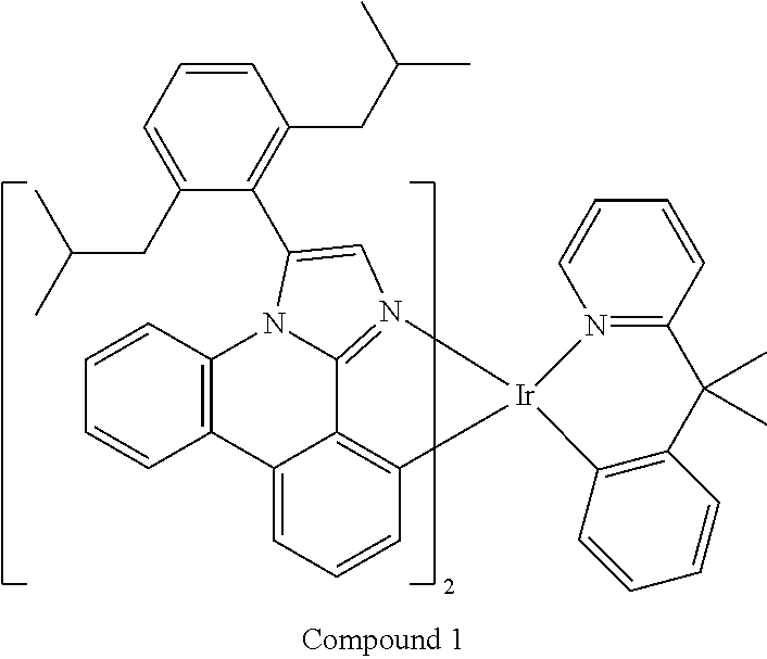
C12=CC=CC3=C1C1=N(C=C(C4=C(CC(C)C)C=CC=C4CC(C)C)N1C1=C2C=CC=C1)[Ir]31C2=C(C(C)(C)C3=N1C=CC=C3)C=CC=C2
